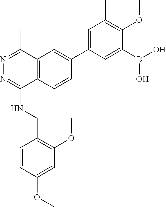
C1=C(C2=CC3=C(C=C2)C(NCC2=C(OC)C=C(OC)C=C2)=NN=C3C)C=C(B(O)O)C(OC)=C1C
